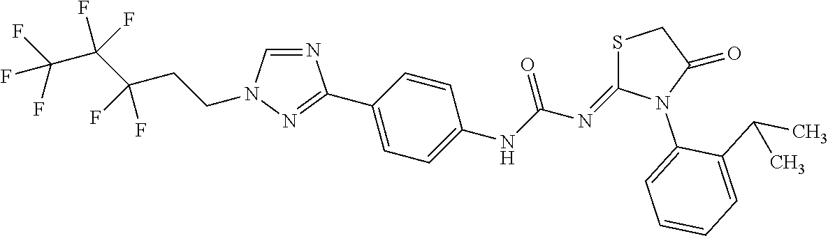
C1(C2=NN(CCC(C(C(F)(F)F)(F)F)(F)F)C=N2)=CC=C(NC(N=C2SCC(=O)N2C2=CC=CC=C2C(C)C)=O)C=C1
